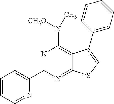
C1=CC=NC(C2=NC(N(C)[CH3O])=C3C(=N2)SC=C3C2=CC=CC=C2)=C1
